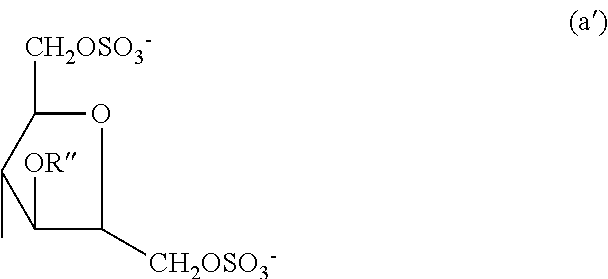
O1C([CH2OSO3-])C(C)C([OR])C1[CH2OSO3-]
